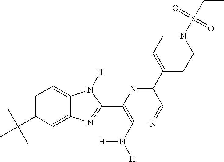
C1=C(C(C)(C)C)C=C2C(=C1)N([H])C(C1=C(N([H])[H])N=CC(C3=CCN(S(=O)(=O)CC)CC3)=N1)=N2
